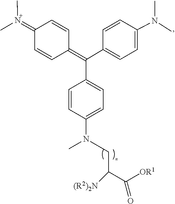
N(C)(=C1C=CC(=C(C2=CC=C(N(C)C)C=C2)C2=CC=C(N(CCC(C([OR1])=O)[(R2)2N])C)C=C2)C=C1)C
